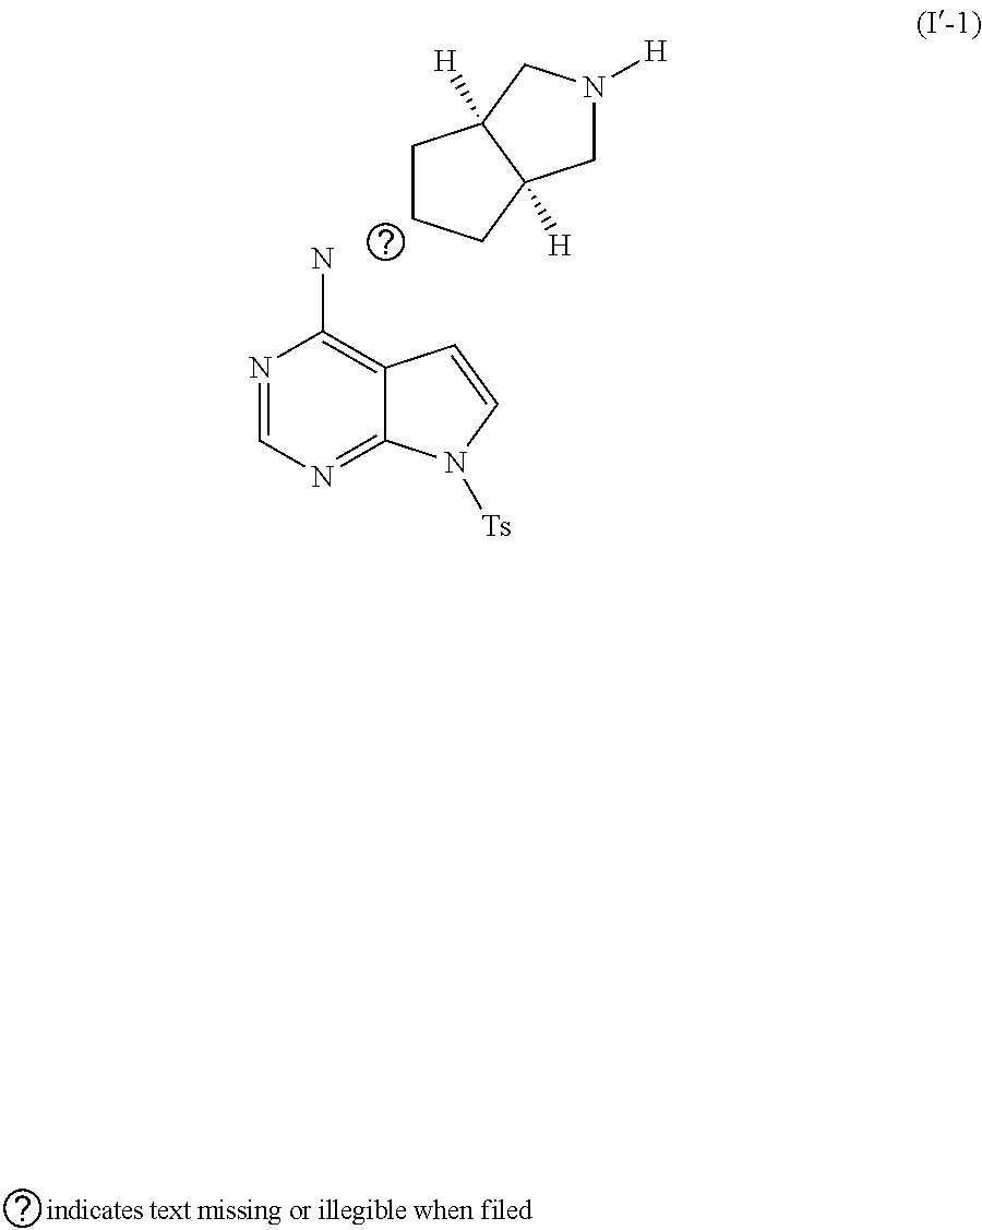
N1=CN=C2C(=C1N)C=CN2[Ts].C1CCC2([H])C1([H])CN([H])C2
